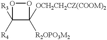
[R3]C1([R4])C([OCH2CH2CZ(COOM)2])([R2OPO3M2])OO1
